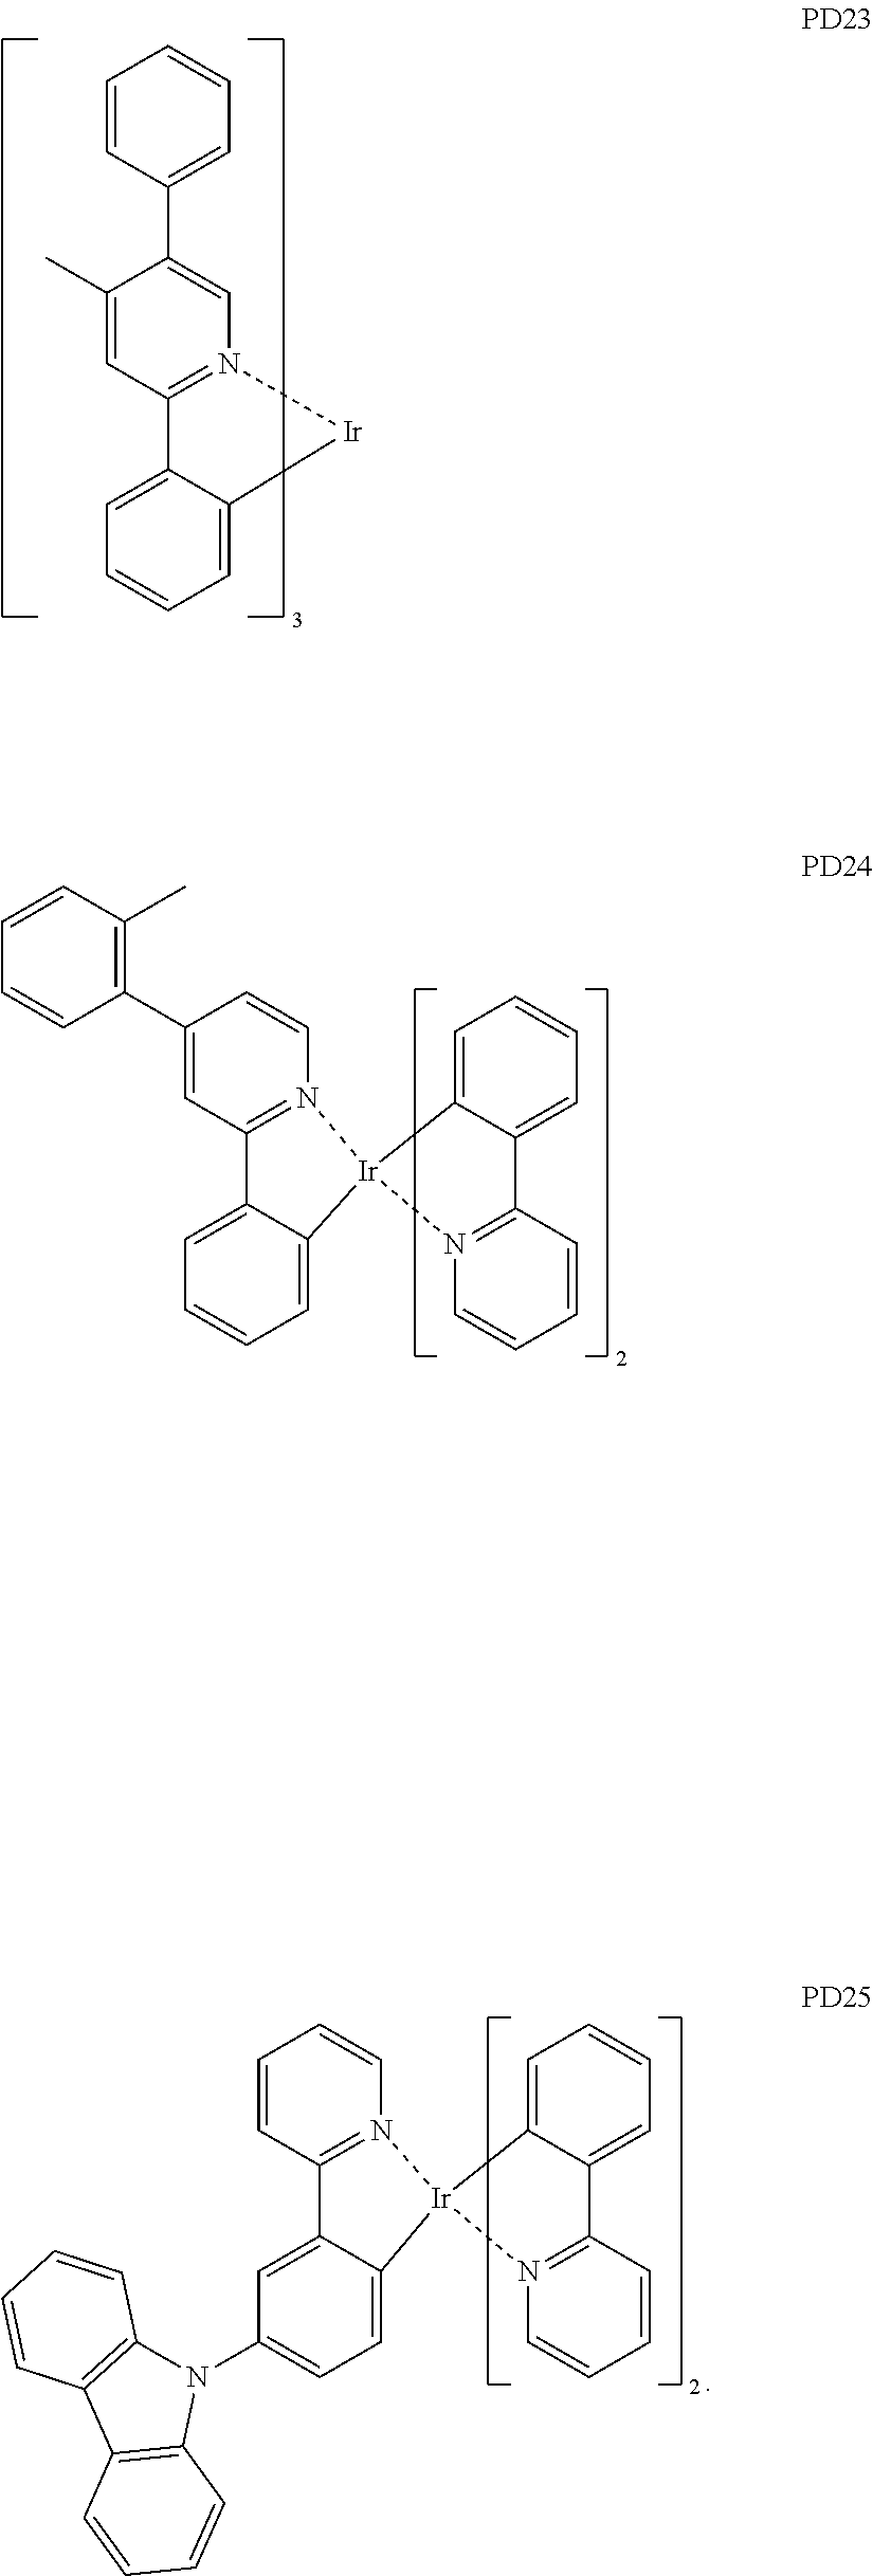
C1=CC(C2=CN3=C(C=C2C)C2=CC=CC=C2[Ir]3)=CC=C1.C1=CC(C)=C(C2=CC3=N(C=C2)[Ir]2(C4=CC=CC=C34)C3=CC=CC=C3C3=N2C=CC=C3)C=C1.C1=CC2=N(C=C1)[Ir]1(C3=CC=C(N4C5=C(C6=C4C=CC=C6)C=CC=C5)C=C23)C2=CC=CC=C2C2=N1C=CC=C2
